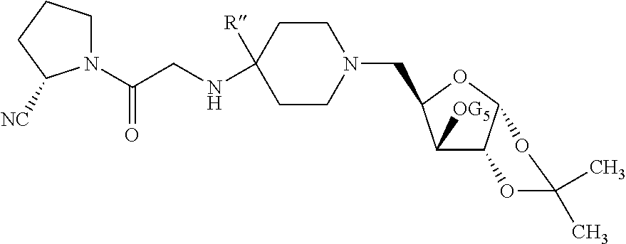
N1(C(CNC2([R])CCN(CC3C([OG5])C4C(O3)OC(C)(C)O4)CC2)=O)CCCC1[NC]
